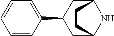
C1=CC(C2CC3NC(C2)CC3)=CC=C1
